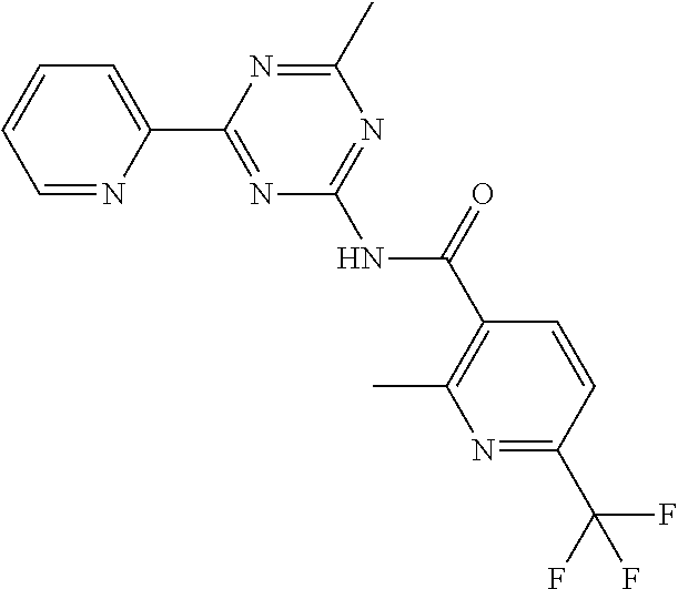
C1=NC(C2=NC(NC(C3=C(C)N=C(C(F)(F)F)C=C3)=O)=NC(C)=N2)=CC=C1
